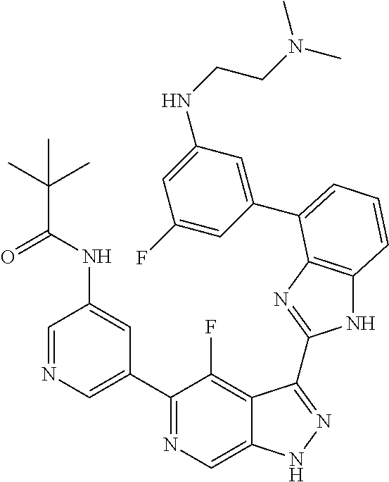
C1=NC=C(C2=NC=C3C(=C2F)C(C2=NC4=C(N2)C=CC=C4C2=CC(NCCN(C)C)=CC(F)=C2)=NN3)C=C1NC(C(C)(C)C)=O
